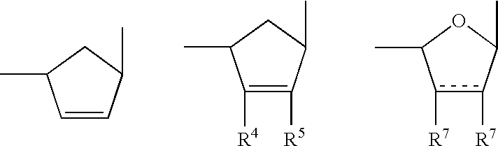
C1=CC(C)CC1C.C1([R4])=C([R5])C(C)CC1C.c1([R7])c([R7])C(C)OC1C
